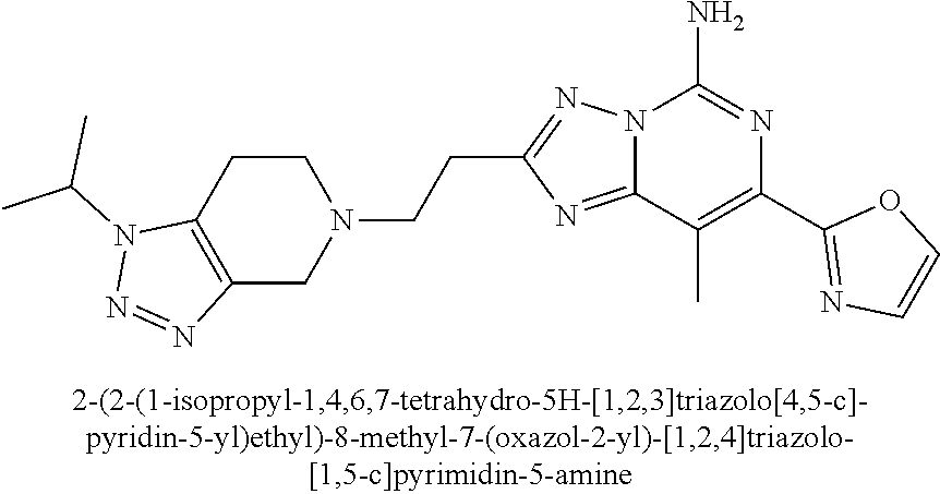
C1(C2=NC=CO2)=C(C)C2=NC(CCN3CCC4=C(C3)N=NN4C(C)C)=NN2C(N)=N1
